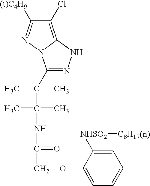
N12C(=C(Cl)C([(t)C4H9])=N1)NN=C2C(C)(C)C(C)(C)NC(=O)COC1=CC=CC=C1[NHSO2][C8H17(n)]
